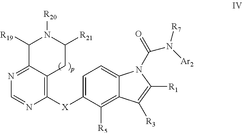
C1([X]C2=CC=C3C(=C2[R5])C([R3])=C([R1])N3C(=O)N([Ar2])[R7])=C2C(=NC=N1)C([R19])N([R20])C([R21])C2
